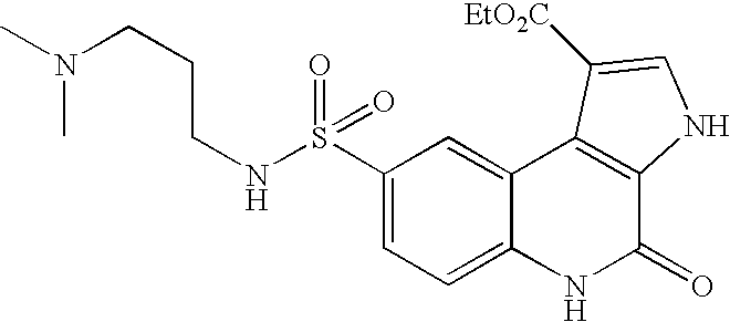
N(S(C1=CC=C2C(=C1)C1=C(C(=O)N2)NC=C1[EtO2C])(=O)=O)CCCN(C)C
